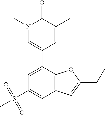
C1(S(C)(=O)=O)=CC2=C(C(C3=CN(C)C(=O)C(C)=C3)=C1)OC(CC)=C2
